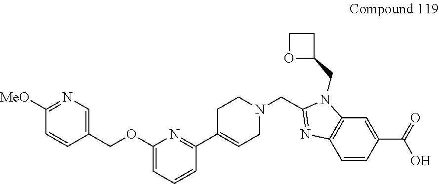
C1([MeO])=NC=C(COC2=CC=CC(C3=CCN(CC4=NC5=C(N4CC4CCO4)C=C(C(=O)O)C=C5)CC3)=N2)C=C1
